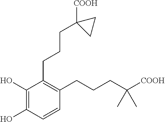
C1(O)=C(O)C=CC(CCCC([COOH])(C)C)=C1CCCC1([COOH])CC1
